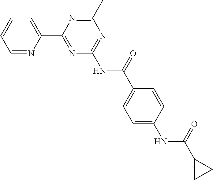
C1=NC(C2=NC(NC(C3=CC=C(NC(C4CC4)=O)C=C3)=O)=NC(C)=N2)=CC=C1
